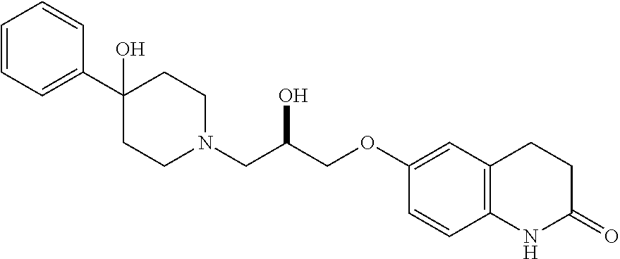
C1=CC=C(C2(O)CCN(CC(COC3=CC4=C(C=C3)NC(=O)CC4)O)CC2)C=C1
